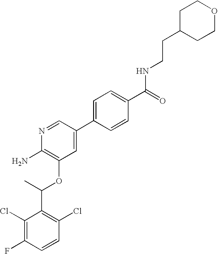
C1(Cl)=C(F)C=CC(Cl)=C1C(C)OC1=C(N)N=CC(C2=CC=C(C(=O)NCCC3CCOCC3)C=C2)=C1
